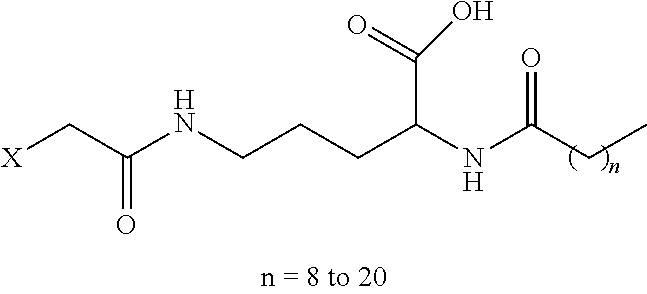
[X]CC(NCCCC(NC(CC)=O)C(=O)O)=O
